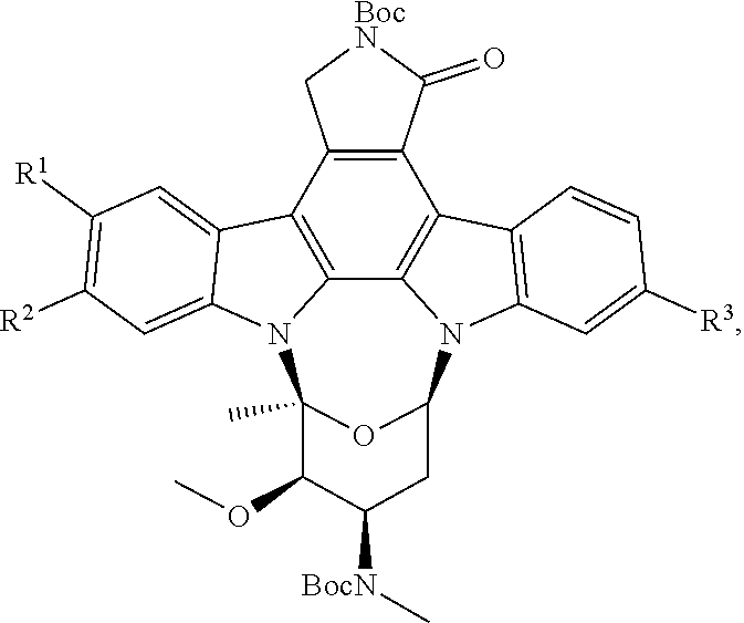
C1([R2])=C([R1])C=C2C3=C4C5=C(C6=C3C[BocN]C6=O)C3=C(C=C([R3])C=C3)N5C3CC([BocN]C)C(OC)C(C)(N4C2=C1)O3
